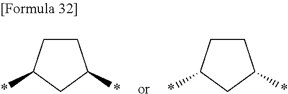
C1CC(*)CC1*.C1CC(*)CC1*
